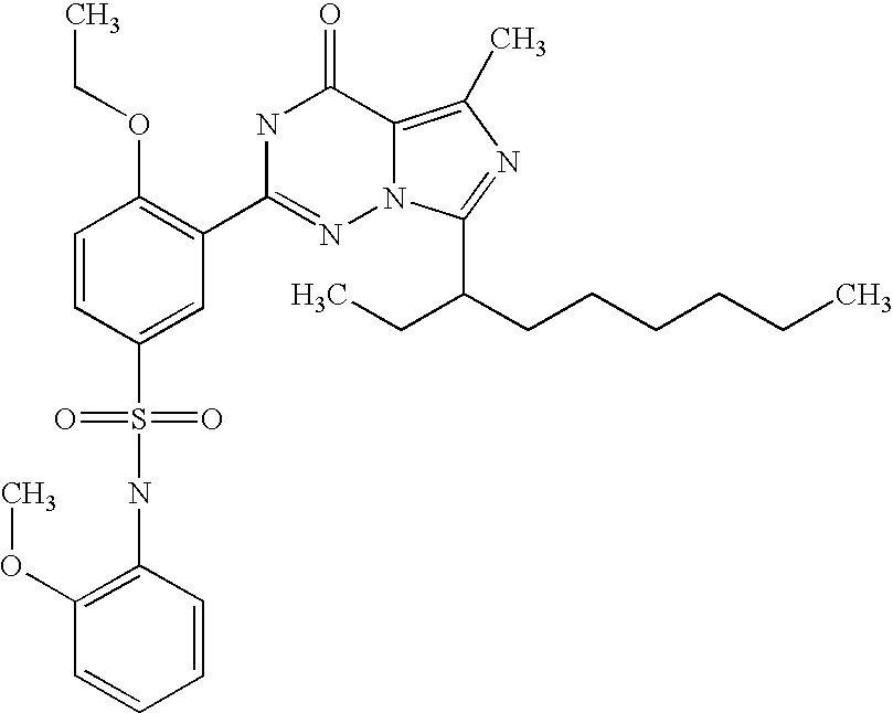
C1=CC(S(NC2=C(OC)C=CC=C2)(=O)=O)=CC(C2=NN3C(=C(C)N=C3C(CCCCCC)CC)C(=O)N2)=C1OCC
